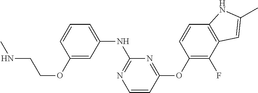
C1(OCCNC)=CC(NC2=NC=CC(OC3=C(F)C4=C(C=C3)NC(C)=C4)=N2)=CC=C1
